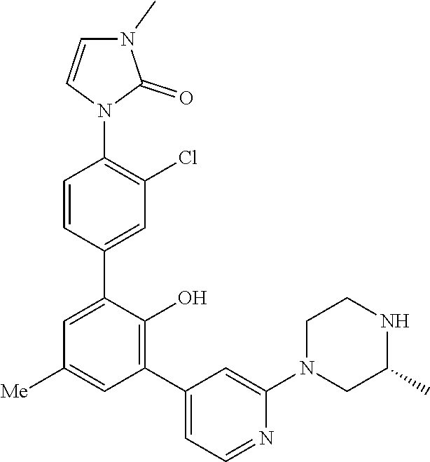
C1=CN(C2=C(Cl)C=C(C3=CC([Me])=CC(C4=CC=NC(N5CCNC(C)C5)=C4)=C3O)C=C2)C(=O)N1C
